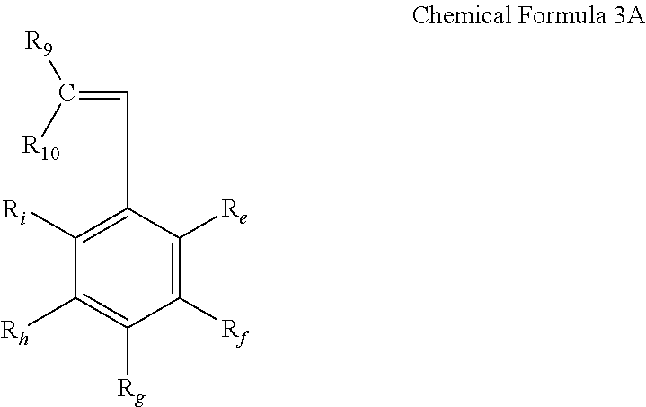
C(=CC1=C([Ri])C([Rh])=C([Rg])C([Rf])=C1[Re])([R9])[R10]
